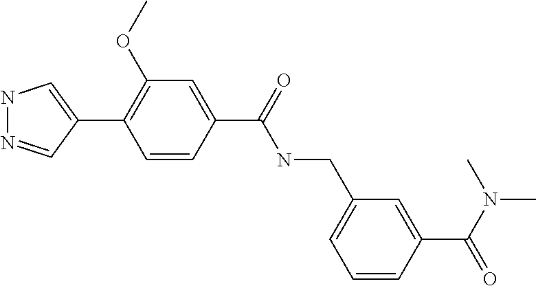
N1N=CC(C2=C(OC)C=C(C(=O)NCC3=CC=CC(C(=O)N(C)C)=C3)C=C2)=C1
